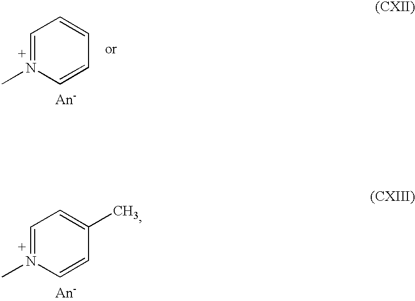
C1=N(C)C=CC=C1.C1=N(C)C=CC(C)=C1
